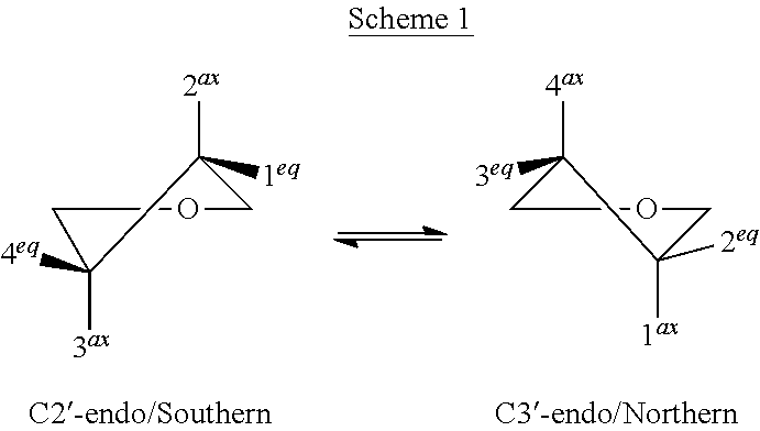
C1OCC([2ax])([1eq])C1([3ax])[4eq].C1OCC([1ax])([2eq])C1([4ax])[3eq]
